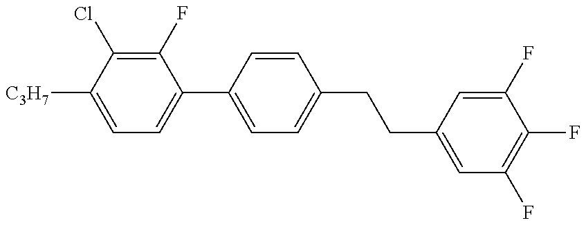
C1=C([C3H7])C(Cl)=C(F)C(C2=CC=C(CCC3=CC(F)=C(F)C(F)=C3)C=C2)=C1
